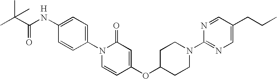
C1(NC(C(C)(C)C)=O)=CC=C(N2C=CC(OC3CCN(C4=NC=C(CCC)C=N4)CC3)=CC2=O)C=C1.[H]
